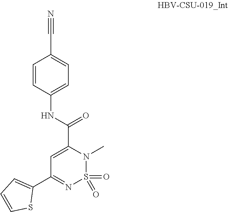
C1=C(C(NC2=CC=C(C#N)C=C2)=O)N(C)S(=O)(=O)N=C1C1=CC=CS1
